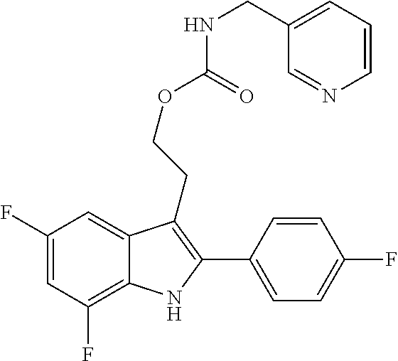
C1(F)=C2C(=CC(F)=C1)C(CCOC(=O)NCC1=CC=CN=C1)=C(C1=CC=C(F)C=C1)N2
